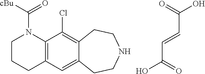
C1CCC2=C(N1C([cBu])=O)C(Cl)=C1C(=C2)CCNCC1.C(C=CC(O)=O)(O)=O
